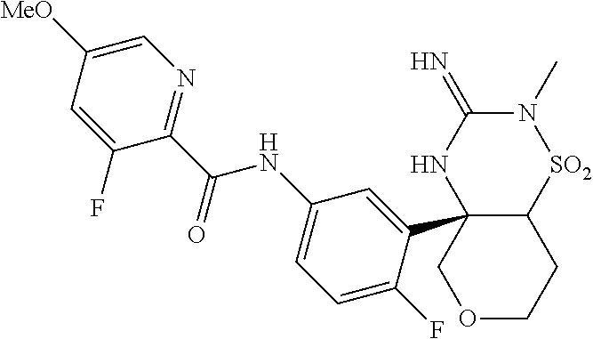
C12C(C3=CC(NC(C4=NC=C([MeO])C=C4F)=O)=CC=C3F)(NC(=N)N(C)[SO2]1)COCC2
